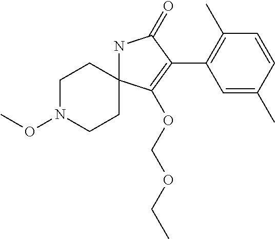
N1C2(C(OCOCC)=C(C3=C(C)C=CC(C)=C3)C1=O)CCN(OC)CC2
